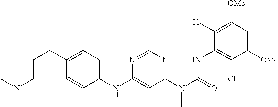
C1(Cl)=C([OMe])C=C([OMe])C(Cl)=C1NC(N(C1=NC=NC(NC2=CC=C(CCCN(C)C)C=C2)=C1)C)=O
